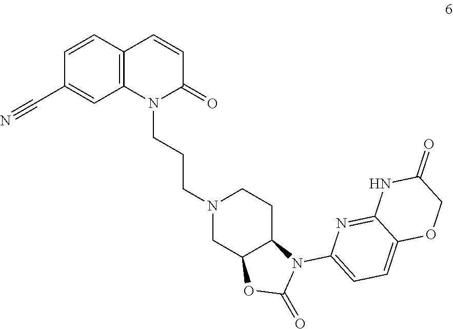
C(CN1CC2C(CC1)N(C1=CC=C3C(=N1)NC(=O)CO3)C(=O)O2)CN1C2=C(C=CC1=O)C=CC(C#N)=C2
